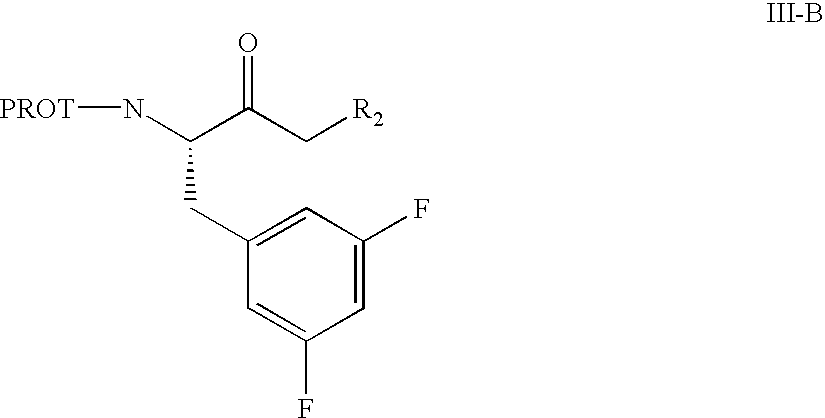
C1(CC(N[PROT])C(C[R2])=O)=CC(F)=CC(F)=C1
